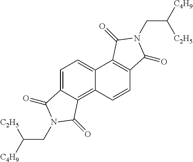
C1=CC2=C3C(=CC=C2C2=C1C(=O)N(CC([C2H5])[C4H9])C2=O)C(=O)N(CC([C2H5])[C4H9])C3=O
